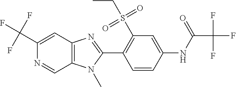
C1(C(F)(F)F)=CC2=C(C=N1)N(C)C(C1=C(S(CC)(=O)=O)C=C(NC(C(F)(F)F)=O)C=C1)=N2
